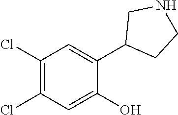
C1(Cl)=C(Cl)C=C(O)C(C2CCNC2)=C1
